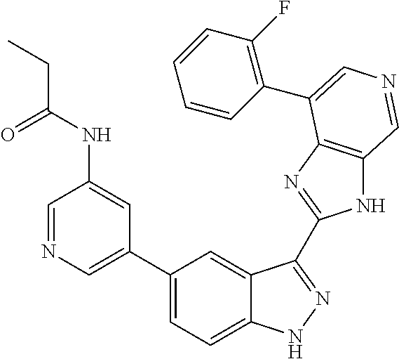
C1(C2=CN=CC(NC(=O)CC)=C2)=CC=C2C(=C1)C(C1=NC3=C(N1)C=NC=C3C1=C(F)C=CC=C1)=NN2
